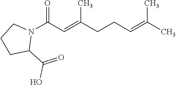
N1(C(C=C(CCC=C(C)C)C)=O)CCCC1C(=O)O
